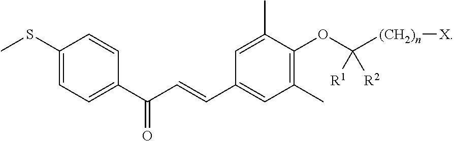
C1(C(C=CC2=CC(C)=C(OC([(CH2)n][X])([R1])[R2])C(C)=C2)=O)=CC=C(SC)C=C1
